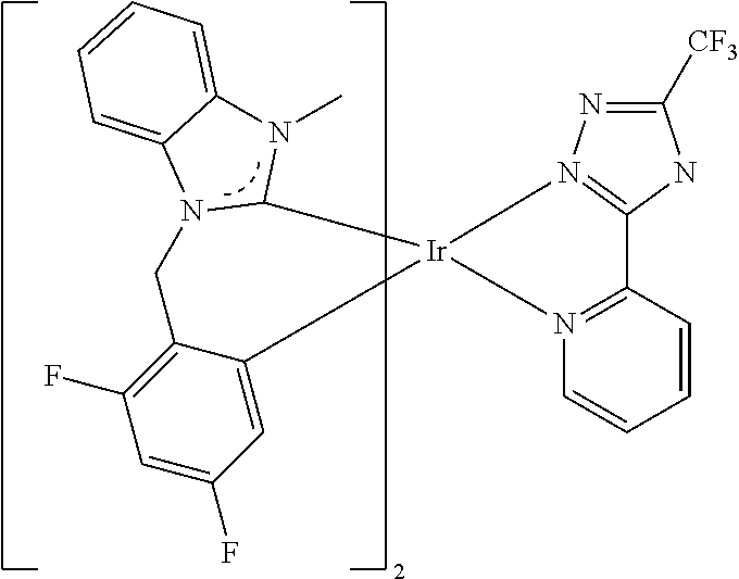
C1=CC=CN2=C1C1=N(N=C([CF3])N1)[Ir]21C2=CC(F)=CC(F)=C2CN2C1N(C)C1=CC=CC=C21
